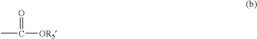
CC([OR5])=O
